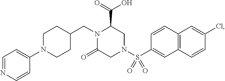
C1=NC=CC(N2CCC(CN3C(=O)CN(S(=O)(=O)C4=CC5=C(C=C(Cl)C=C5)C=C4)CC3C(=O)O)CC2)=C1
